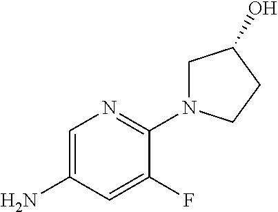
C1=C(N)C=C(F)C(N2CC(O)CC2)=N1
